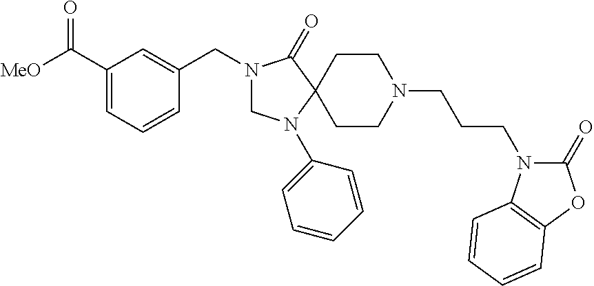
C1(C([MeO])=O)=CC=CC(CN2CN(C3=CC=CC=C3)C3(C2=O)CCN(CCCN2C(=O)OC4=C2C=CC=C4)CC3)=C1
